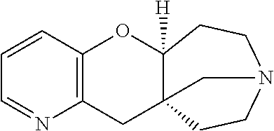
C12=C(N=CC=C1)CC13C([H])(O2)CCN(CC1)C3
